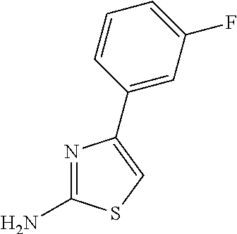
N1=C(N)SC=C1C1=CC(F)=CC=C1
